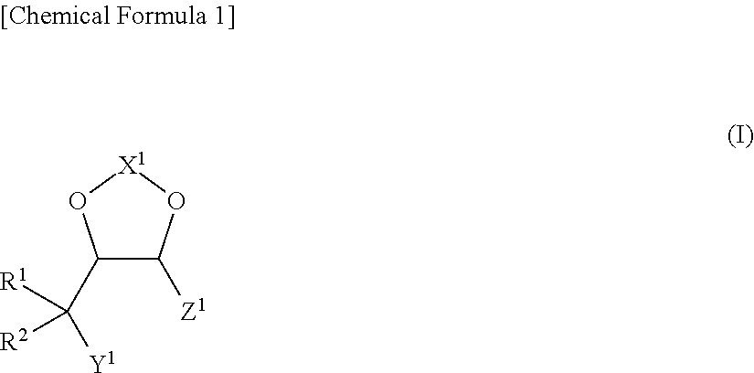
C1(C([Y1])([R1])[R2])C([Z1])O[X1]O1
